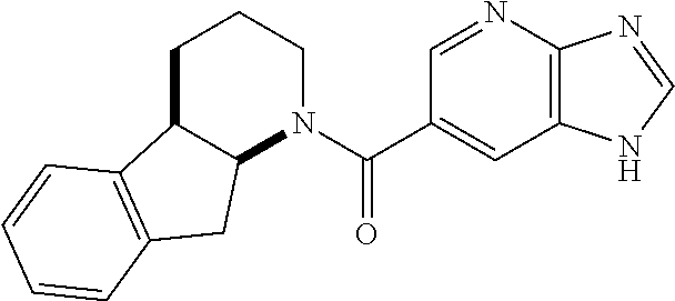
C1C2C(N(C(=O)C3=CC4=C(N=C3)N=CN4)CC1)CC1=C2C=CC=C1
